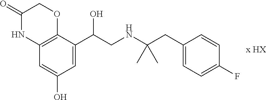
C1(=O)NC2=C(OC1)C(C(CNC(CC1=CC=C(F)C=C1)(C)C)O)=CC(O)=C2
